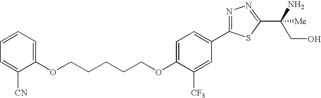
C(CCCOC1=CC=C(C2=NN=C(C(CO)([Me])N)S2)C=C1[CF3])COC1=CC=CC=C1[CN]
